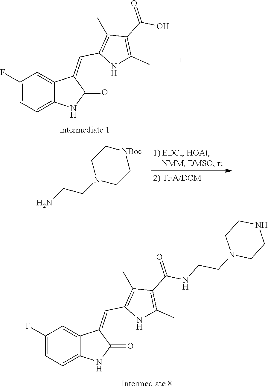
C1(F)=CC=C2C(=C1)C(=CC1=C(C)C(C(NCCN3CCNCC3)=O)=C(C)N1)C(=O)N2.C1(F)=CC=C2C(=C1)C(=CC1=C(C)C(C(O)=O)=C(C)N1)C(=O)N2.C1CN(CCN)CC[NBoc]1
